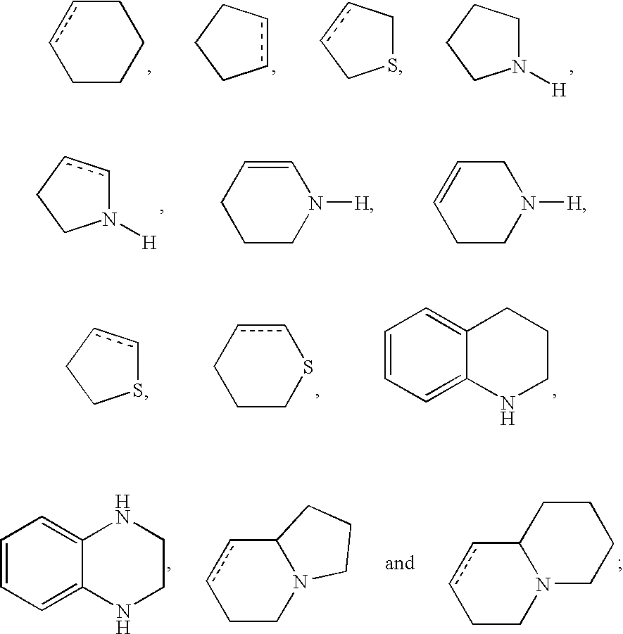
C1ccCCC1.c1cCCC1.S1CccC1.N1([H])CCCC1.N1([H])ccCC1.C1=CCCCN1[H].C1C=CCCN1[H].S1ccCC1.c1cCCCS1.C1=CC=C2C(=C1)CCCN2.C1=CC=C2C(=C1)NCCN2.C12ccCCN1CCC2.C12ccCCN1CCCC2
